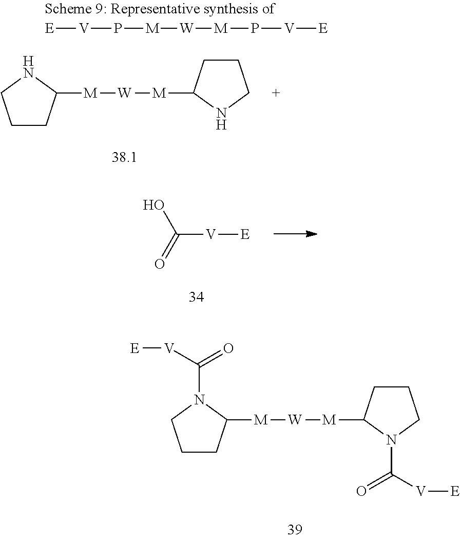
[V](P[M][W][M]P[V][E])[E].C1CC([M][W][M]C2CCCN2)NC1.C([V][E])(=O)O.C1CC([M][W][M]C2CCCN2C([V][E])=O)N(C(=O)[V][E])C1
